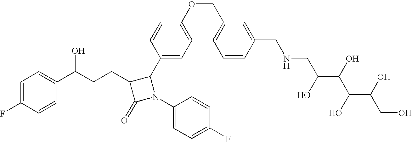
C1=C(F)C=CC(C(CCC2C(=O)N(C3=CC=C(F)C=C3)C2C2=CC=C(OCC3=CC=CC(CNCC(C(C(C(CO)O)O)O)O)=C3)C=C2)O)=C1
